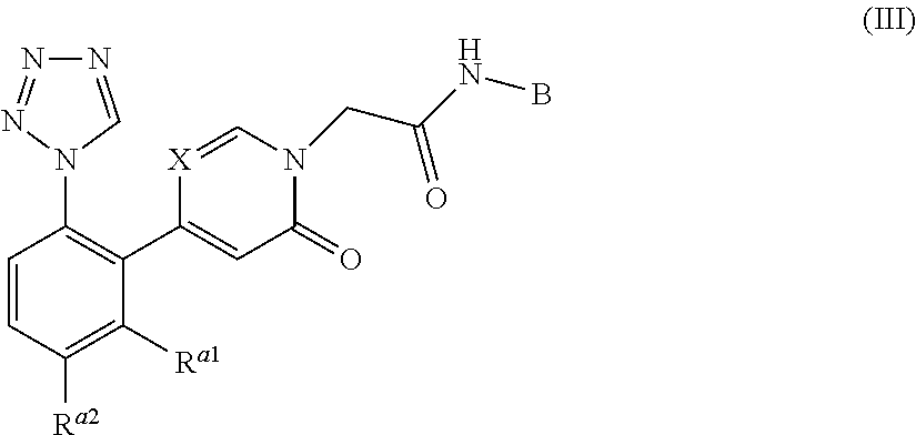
C1([Ra1])=C([Ra2])C=CC(N2C=NN=N2)=C1C1=CC(=O)N(CC(NB)=O)C=[X]1
